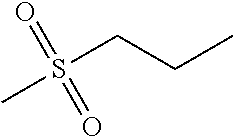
O=S(CCC)(C)=O
